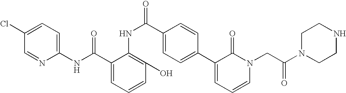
C1(NC(C2=CC=CC(O)=C2NC(C2=CC=C(C3=CC=CN(CC(N4CCNCC4)=O)C3=O)C=C2)=O)=O)=CC=C(Cl)C=N1
